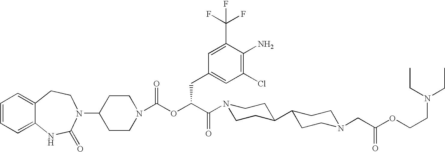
C1(N2C(=O)NC3=CC=CC=C3CC2)CCN(C(OC(C(=O)N2CCC(C3CCN(CC(OCCN(CC)CC)=O)CC3)CC2)CC2=CC(Cl)=C(N)C(C(F)(F)F)=C2)=O)CC1
